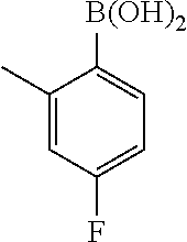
C1(C)=CC(F)=CC=C1[B(OH)2]
